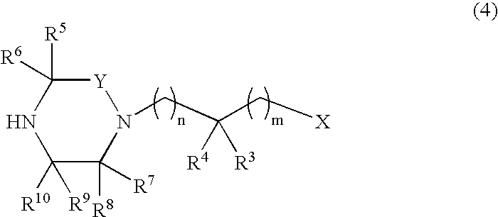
N1C([R10])([R9])C([R8])([R7])N(CC(C[X])([R4])[R3])[Y]C1([R5])[R6]
